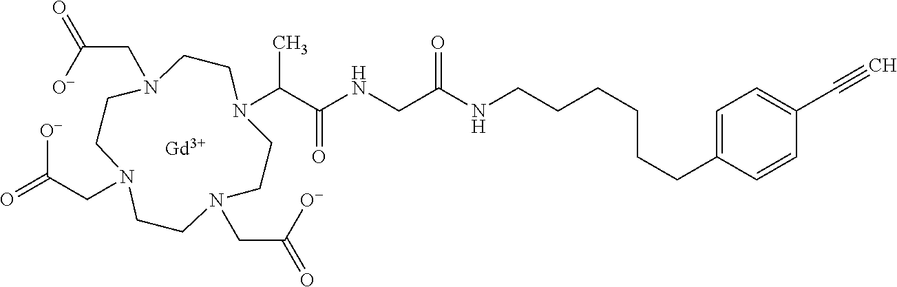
[Gd].C(CCNC(=O)CNC(=O)C(C)N1CCN(CC([O-])=O)CCN(CC([O-])=O)CCN(CC([O-])=O)CC1)CCCC1=CC=C(C#C)C=C1
